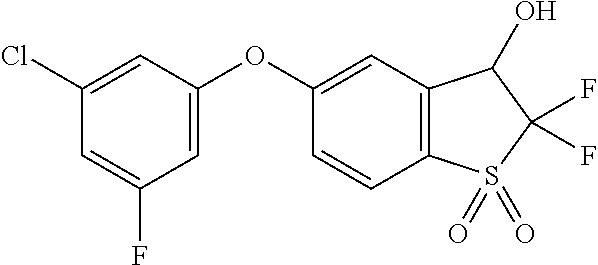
C1(Cl)=CC(OC2=CC3=C(C=C2)S(=O)(=O)C(F)(F)C3O)=CC(F)=C1
